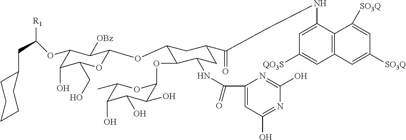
C1(OC(CC2CCCCC2)[R1])C(O)C(CO)OC(OC2C(OC3C(O)C(O)C(O)C(C)O3)C(NC(C3=CC(O)=NC(O)=N3)=O)CC(C(CNC3=CC([QO3S])=CC4=C3C([SO3Q])=CC([SO3Q])=C4)=O)C2)C1[OBz]
